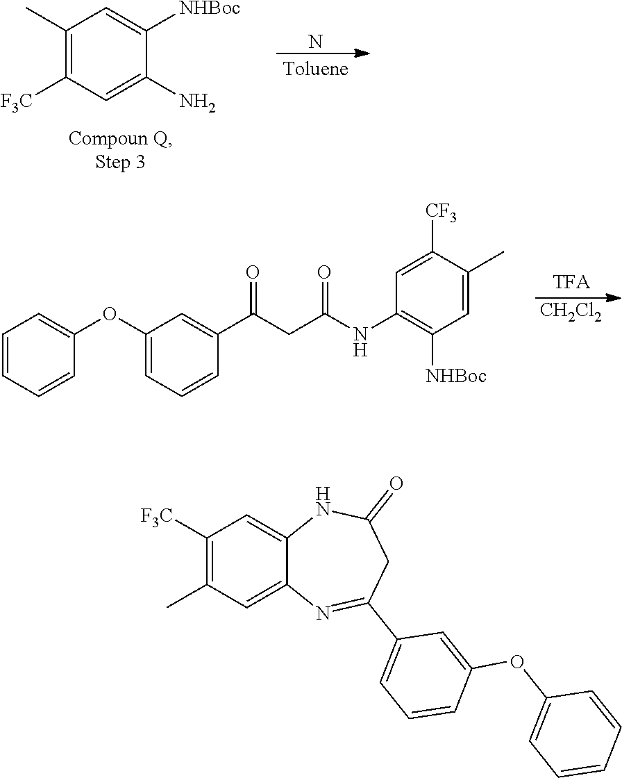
C1(C)=C([F3C])C=C(N)C([NHBoc])=C1.N.C1=CC=CC(OC2=CC=CC(C(CC(NC3=C([NHBoc])C=C(C)C([CF3])=C3)=O)=O)=C2)=C1.[CH2Cl2].C1([F3C])=C(C)C=C2C(=C1)NC(=O)CC(C1=CC=CC(OC3=CC=CC=C3)=C1)=N2
